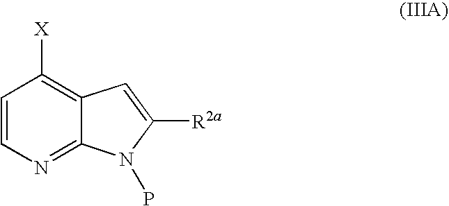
[X]C1=C2C(=NC=C1)N(P)C([R2a])=C2
